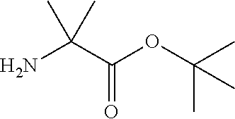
NC(C(OC(C)(C)C)=O)(C)C
